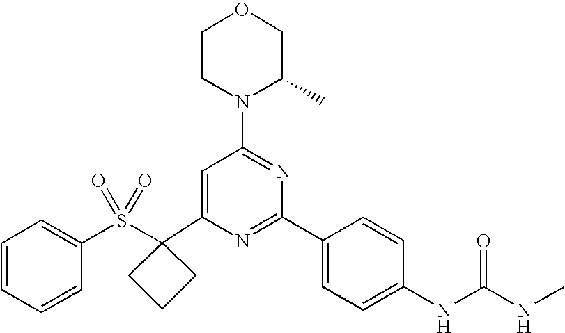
C1(C2(S(C3=CC=CC=C3)(=O)=O)CCC2)=CC(N2C(C)COCC2)=NC(C2=CC=C(NC(=O)NC)C=C2)=N1
